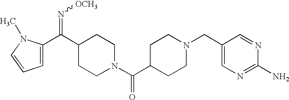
C(C1CCN(C(C2CCN(CC3=CN=C(N)N=C3)CC2)=O)CC1)(=N[OCH3])C1=CC=CN1C
